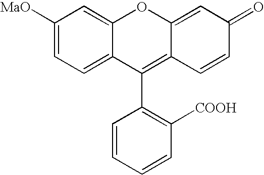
C1([MaO])=CC=C2C(=C1)OC1=CC(=O)C=CC1=C2C1=C([COOH])C=CC=C1
